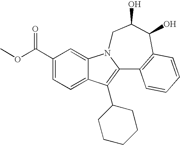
C12=CC=C(C(OC)=O)C=C1N1C(=C2C2CCCCC2)C2=C(C(O)C(O)C1)C=CC=C2
